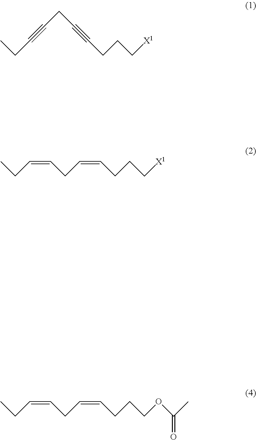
CCC#CCC#CCCC[X1].C(CC)=CCC=CCCC[X1].C(CC)=CCC=CCCCOC(C)=O
